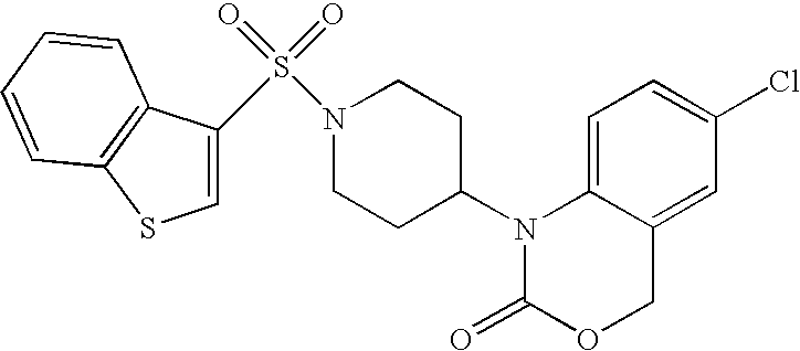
C1=C2C(=CC(Cl)=C1)COC(=O)N2C1CCN(S(=O)(=O)C2=CSC3=C2C=CC=C3)CC1
